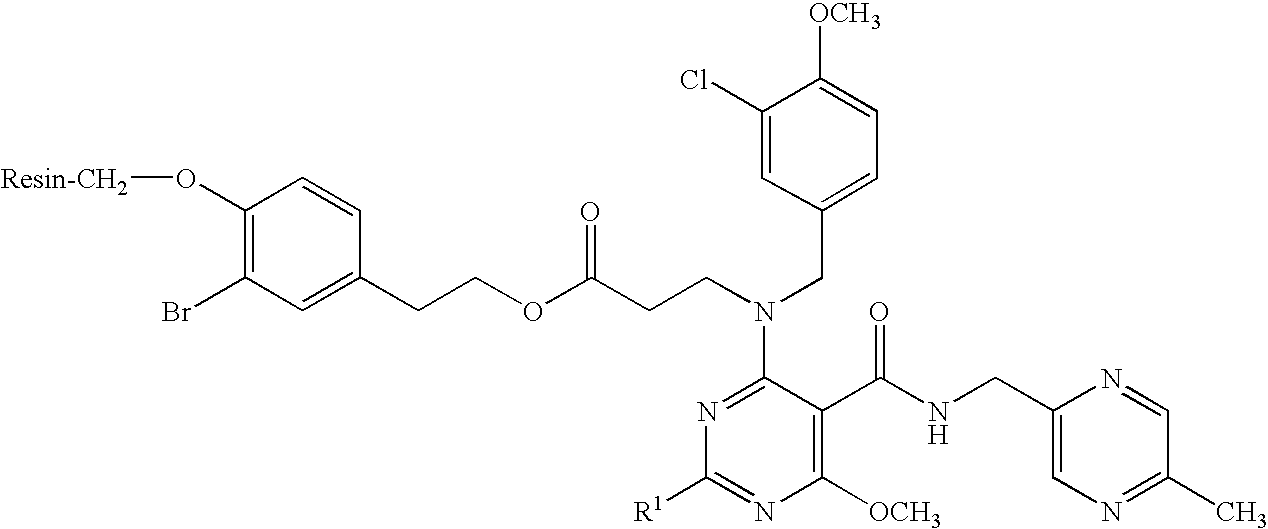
C1(O[Resin-CH2])=C(Br)C=C(CCOC(CCN(CC2=CC=C([OCH3])C(Cl)=C2)C2=NC([R1])=NC([OCH3])=C2C(NCC2=CN=C(C)C=N2)=O)=O)C=C1
